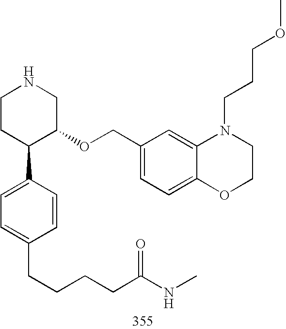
C1CC(C2=CC=C(CCCCC(NC)=O)C=C2)C(OCC2=CC=C3C(=C2)N(CCCOC)CCO3)CN1
